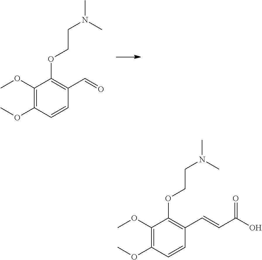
COC1=C(OC)C=CC(C=O)=C1OCCN(C)C.COC1=C(OC)C=CC(C=CC(O)=O)=C1OCCN(C)C
